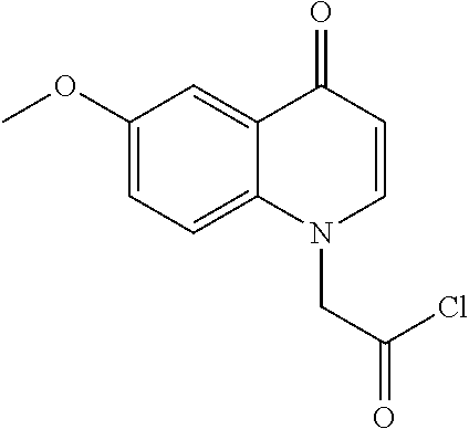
C1(OC)=CC=C2C(=C1)C(=O)C=CN2CC(Cl)=O
